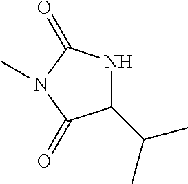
C1(C(C)C)NC(=O)N(C)C1=O
